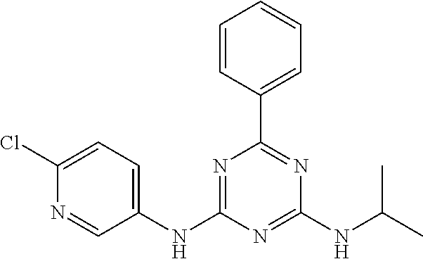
C1=CC(C2=NC(NC(C)C)=NC(NC3=CC=C(Cl)N=C3)=N2)=CC=C1
